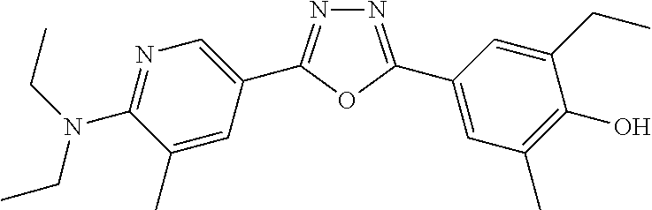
N1=C(N(CC)CC)C(C)=CC(C2=NN=C(C3=CC(C)=C(O)C(CC)=C3)O2)=C1
